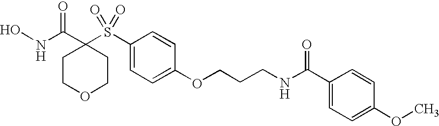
N(C(=O)C1(S(=O)(=O)C2=CC=C(OCCCNC(=O)C3=CC=C(OC)C=C3)C=C2)CCOCC1)O
